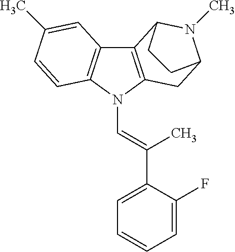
C12=C(N(C=C(C3=CC=CC=C3F)C)C3=C1C=C(C)C=C3)CC1N(C)C2CC1
